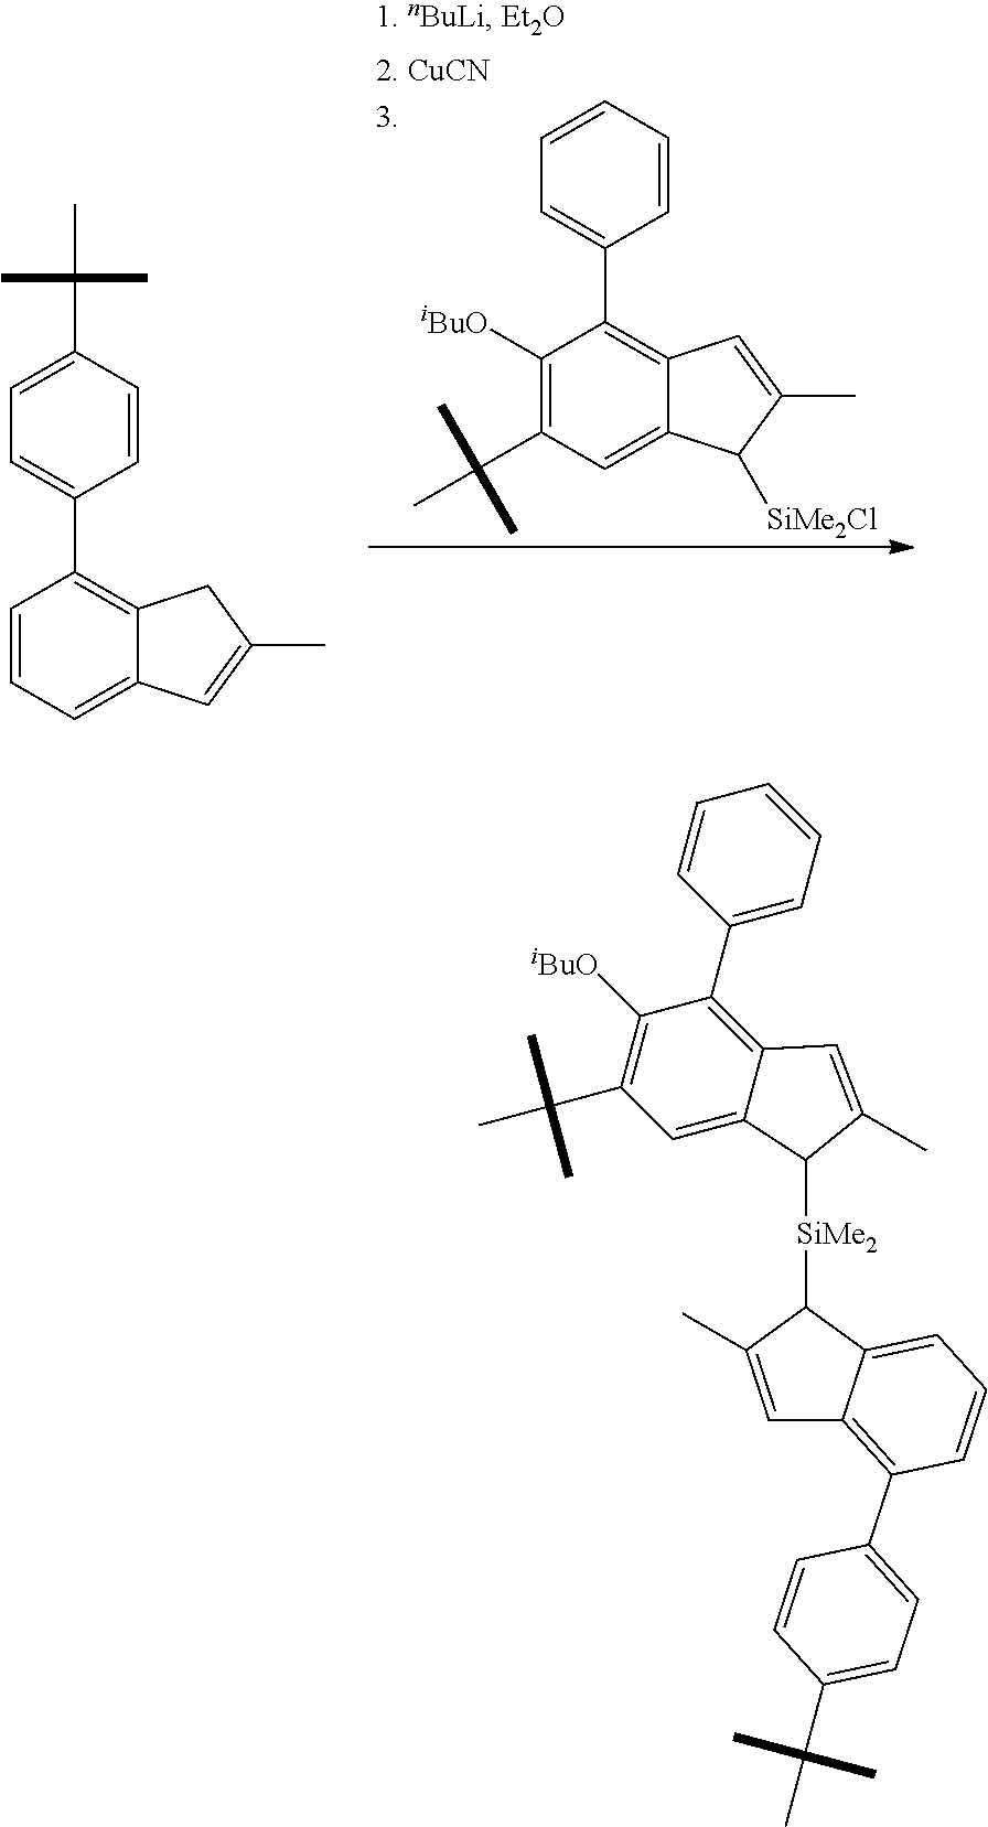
C12=CC=CC(C3=CC=C(C(C)(C)C)C=C3)=C1CC(C)=C2.C12=CC(C(C)(C)C)=C([iBuO])C(C3=CC=CC=C3)=C1C=C(C)C2[SiMe2Cl].C12=CC(C(C)(C)C)=C([iBuO])C(C3=CC=CC=C3)=C1C=C(C)C2[SiMe2]C1C(C)=CC2=C(C3=CC=C(C(C)(C)C)C=C3)C=CC=C12
